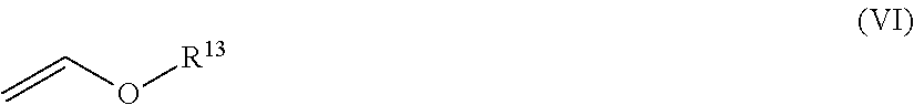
C=CO[R13]
